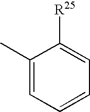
C1(C)=CC=CC=C1[R25]
